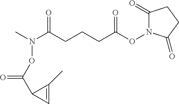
C1(=O)N(OC(CCCC(N(C)OC(C2C=C2C)=O)=O)=O)C(=O)CC1
